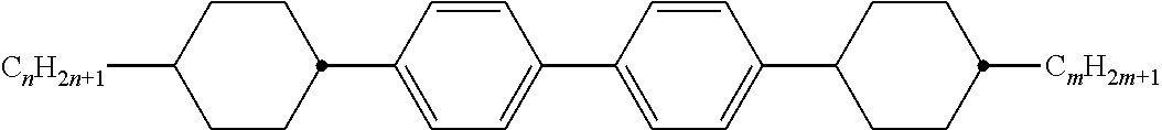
C1(C2CCC([CnH2n+1])CC2)=CC=C(C2=CC=C(C3CCC([CmH2m+1])CC3)C=C2)C=C1
